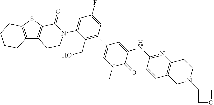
C12=C(SC3=C1CCN(C1=CC(F)=CC(C4=CN(C)C(=O)C(NC5=NC6=C(C=C5)CN(C5COC5)CC6)=C4)=C1CO)C3=O)CCCC2
